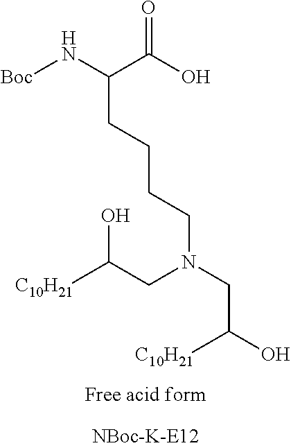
[C10H21]C(CN(CC(O)[C10H21])CCCCC(N[Boc])C(O)=O)O
